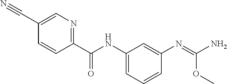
C1=C(C#N)C=CC(C(NC2=CC=CC(N=C(N)OC)=C2)=O)=N1
